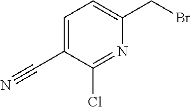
C1=C(C#N)C(Cl)=NC(CBr)=C1
